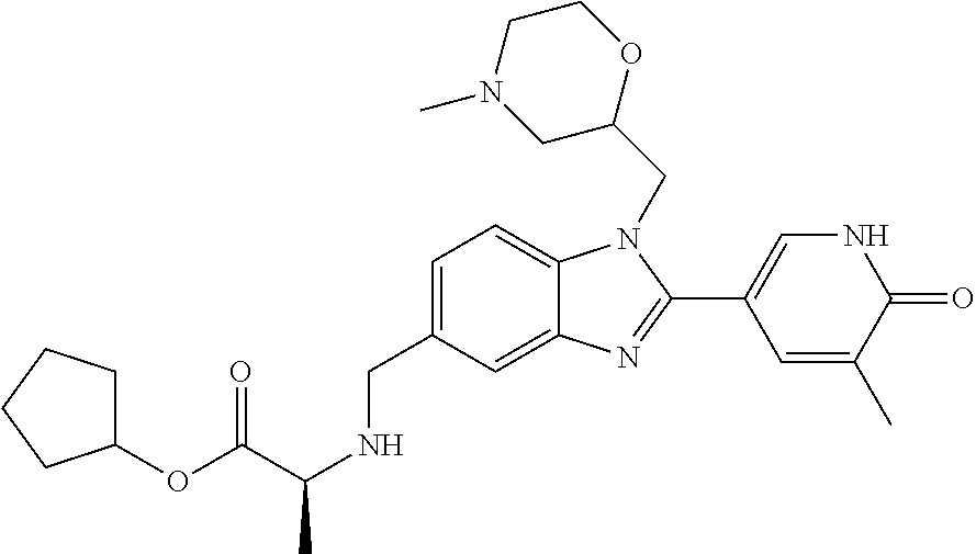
C1=C(CNC(C)C(OC2CCCC2)=O)C=C2C(=C1)N(CC1OCCN(C)C1)C(C1=CNC(=O)C(C)=C1)=N2
